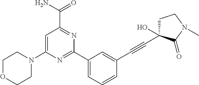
C1(C2=CC=CC(C#CC3(O)CCN(C)C3=O)=C2)=NC(N2CCOCC2)=CC(C(N)=O)=N1
